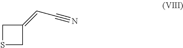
C1SCC1=CC#N
